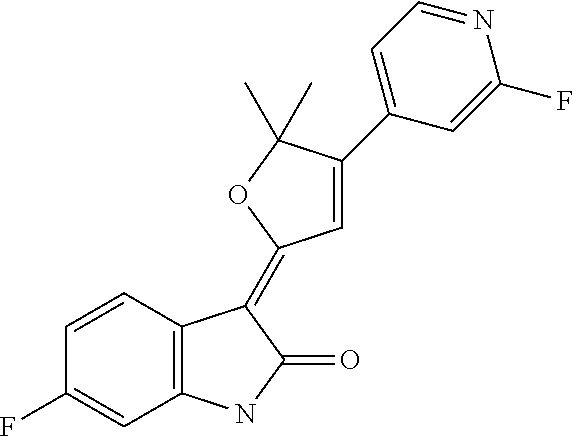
C1(F)=CC2=C(C(=C3C=C(C4=CC=NC(F)=C4)C(C)(C)O3)C(=O)N2)C=C1
